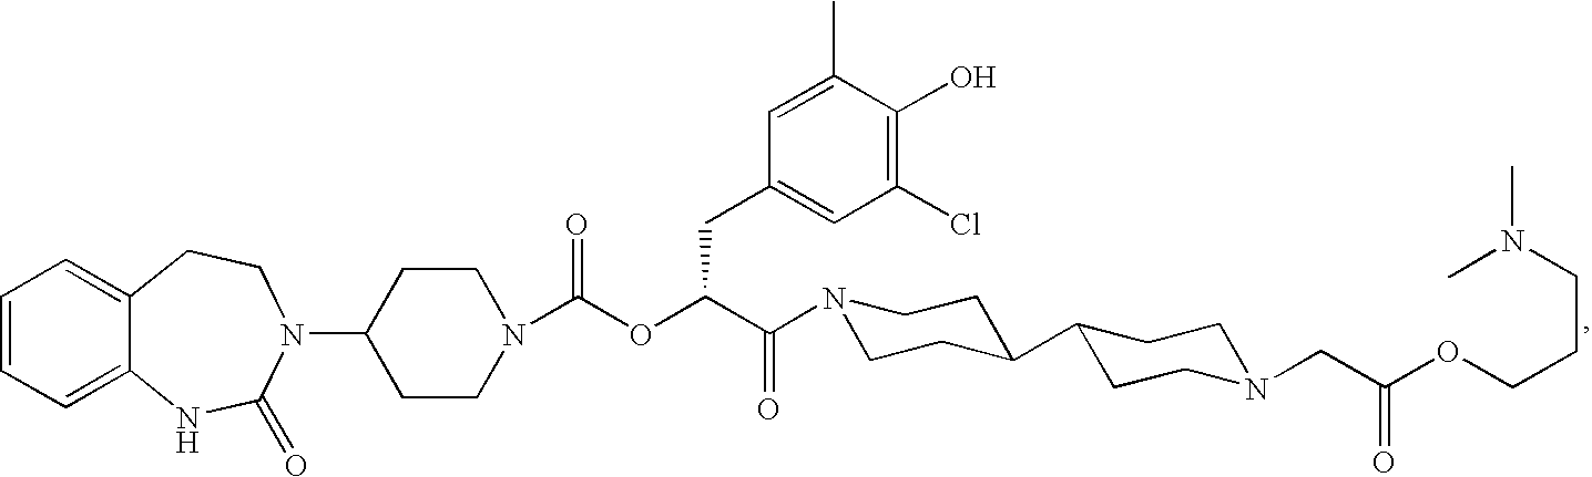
C1=CC=C2C(=C1)CCN(C1CCN(C(OC(C(=O)N3CCC(C4CCN(CC(OCCCN(C)C)=O)CC4)CC3)CC3=CC(Cl)=C(O)C(C)=C3)=O)CC1)C(=O)N2
